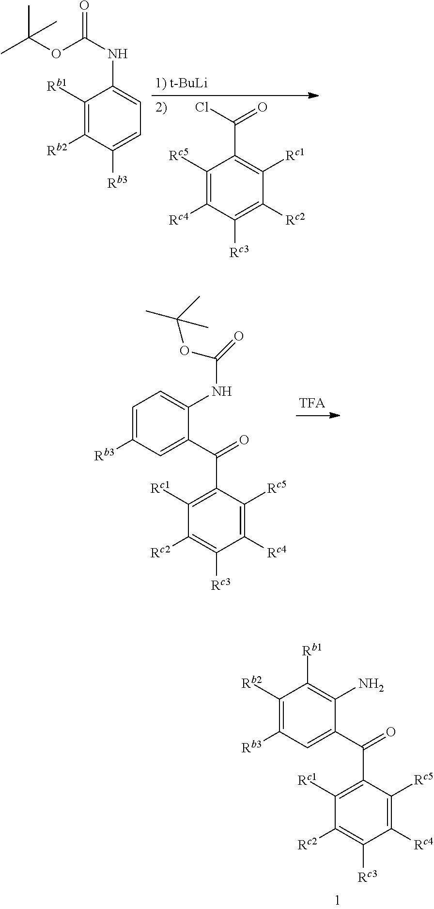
C1([Rc1])=C(C(=O)C2=CC([Rb3])=C([Rb2])C([Rb1])=C2N)C([Rc5])=C([Rc4])C([Rc3])=C1[Rc2].C1([Rb1])=C([Rb2])C([Rb3])=CC=C1NC(OC(C)(C)C)=O.C1([Rc5])=C([Rc4])C([Rc3])=C([Rc2])C([Rc1])=C1C(=O)Cl.C1([Rc1])=C(C(=O)C2=CC([Rb3])=CC=C2NC(=O)OC(C)(C)C)C([Rc5])=C([Rc4])C([Rc3])=C1[Rc2]
